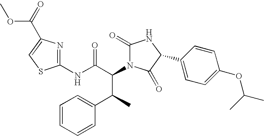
C1(NC(C(C(C2=CC=CC=C2)C)N2C(=O)NC(C3=CC=C(OC(C)C)C=C3)C2=O)=O)=NC(C(=O)OC)=CS1
